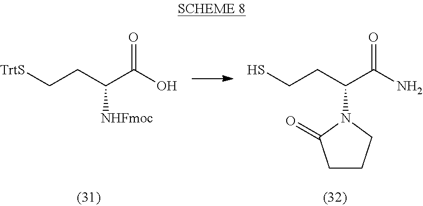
[TrtS]CCC(C(O)=O)[NHFmoc].SCCC(C(N)=O)N1C(=O)CCC1
